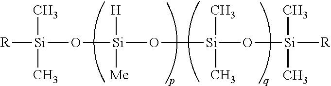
[R][Si](C)(C)O[Si](O[Si](O[Si]([R])(C)C)(C)C)([H])[Me]
